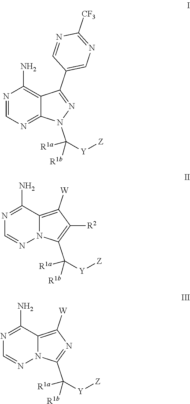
N1=CN=C2C(=C1N)C(C1=CN=C([CF3])N=C1)=NN2C([R1a])([Y][Z])[R1b].N1=C(N)C2=C([W])C([R2])=C(C([R1a])([Y][Z])[R1b])N2N=C1.N1=C(N)C2=C([W])N=C(C([R1a])([Y][Z])[R1b])N2N=C1
